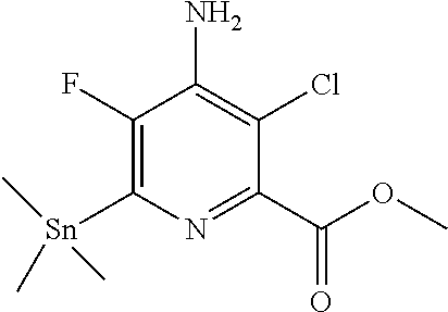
[Sn](C1=C(F)C(N)=C(Cl)C(C(OC)=O)=N1)(C)(C)C
